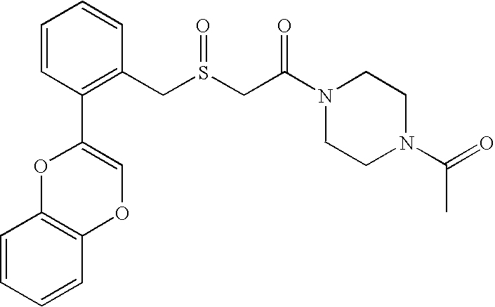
C1=CC(C2=COC3=C(O2)C=CC=C3)=C(CS(CC(N2CCN(C(=O)C)CC2)=O)=O)C=C1
